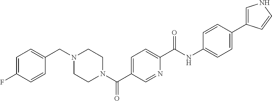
C1(F)=CC=C(CN2CCN(C(C3=CC=C(C(NC4=CC=C(C5=CNC=C5)C=C4)=O)N=C3)=O)CC2)C=C1
